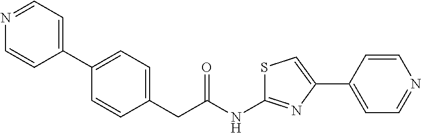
C1(C2=CC=C(CC(NC3=NC(C4=CC=NC=C4)=CS3)=O)C=C2)=CC=NC=C1
